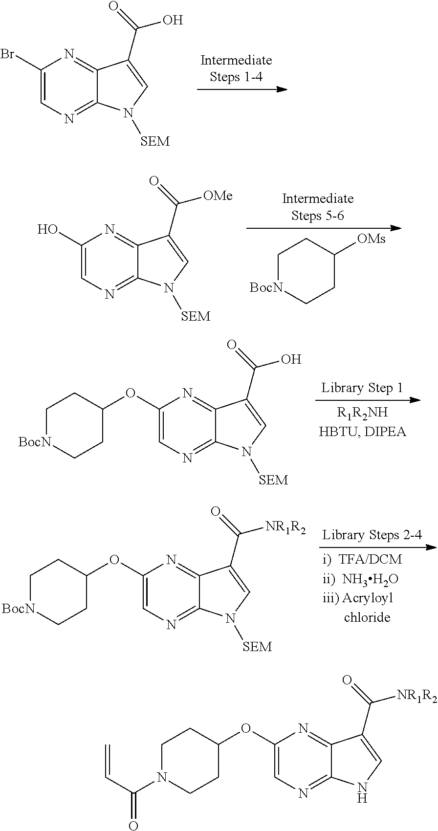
C1(Br)=CN=C2C(=N1)C(C(=O)O)=CN2[SEM].C1[BocN]CCC([OMs])C1.C1(O)=CN=C2C(=N1)C(C(=O)[OMe])=CN2[SEM].C1(OC2CC[BocN]CC2)=CN=C2C(=N1)C(C(=O)O)=CN2[SEM].C1(OC2CC[BocN]CC2)=CN=C2C(=N1)C(C(=O)[NR1R2])=CN2[SEM].C1(OC2CCN(C(C=C)=O)CC2)=CN=C2C(=N1)C(C(=O)[NR1R2])=CN2
